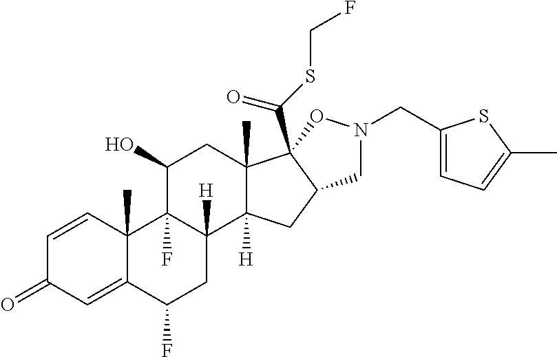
C1=CC2(C)C(=CC1=O)C(F)CC1([H])C2(F)C(O)CC2(C)C1([H])CC1C2(C(SCF)=O)ON(CC2=CC=C(C)S2)C1
